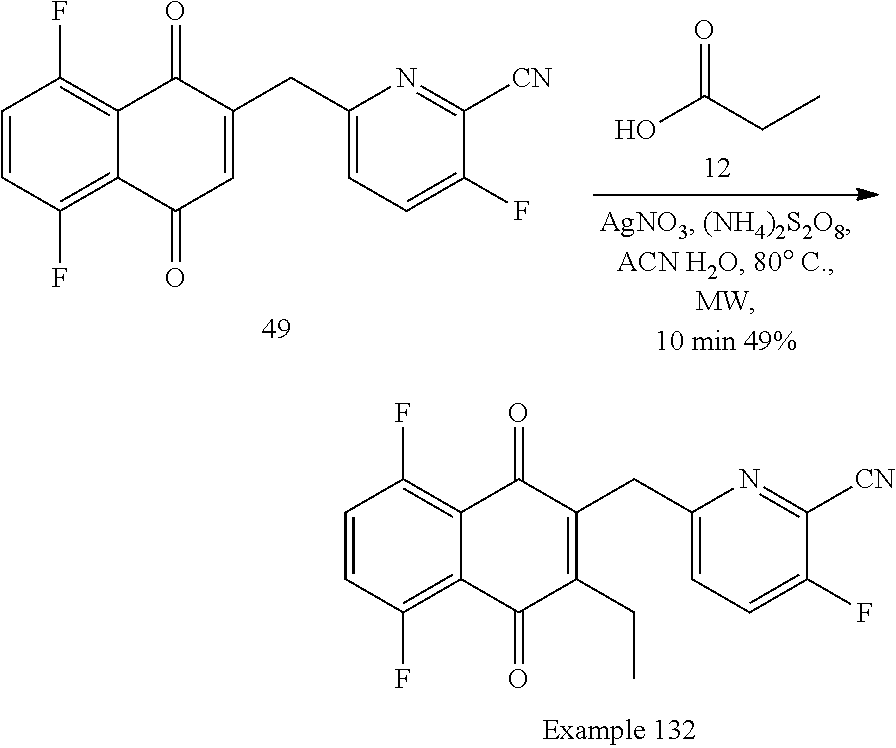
C1=CC(F)=C2C(=C1F)C(=O)C(CC1=CC=C(F)C([CN])=N1)=CC2=O.OC(CC)=O.C1=CC(F)=C2C(=C1F)C(=O)C(CC1=CC=C(F)C([CN])=N1)=C(CC)C2=O
